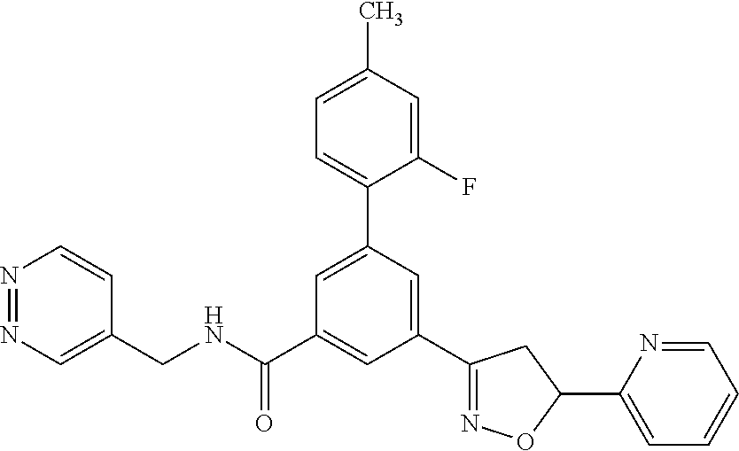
C1(CNC(C2=CC(C3=NOC(C4=CC=CC=N4)C3)=CC(C3=CC=C(C)C=C3F)=C2)=O)=CN=NC=C1
